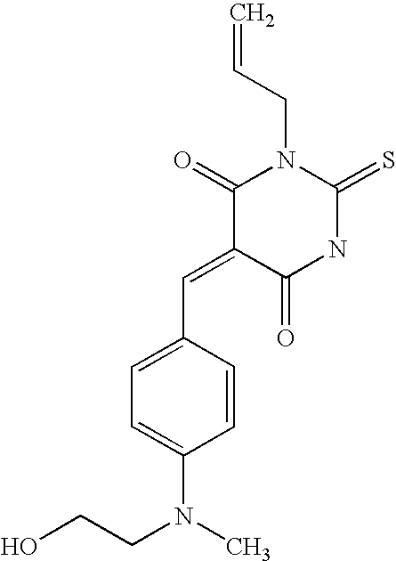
C1(=O)C(=CC2=CC=C(N(C)CCO)C=C2)C(=O)NC(=S)N1CC=C
